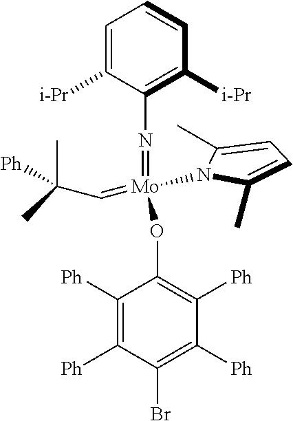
C1=C([i-Pr])C(N=[Mo](=CC(C)([Ph])C)(OC2=C([Ph])C([Ph])=C(Br)C([Ph])=C2[Ph])N2C(C)=CC=C2C)=C([i-Pr])C=C1
